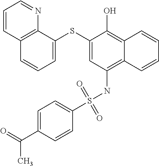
C12=C(NS(C3=CC=C(C(=O)C)C=C3)(=O)=O)C=C(SC3=CC=CC4=C3N=CC=C4)C(O)=C1C=CC=C2
